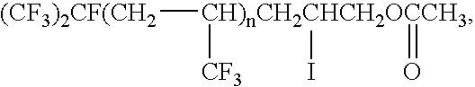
[(CF3)2CF(CH2][CH)nCH2CHCH2OCCH3]([CF3])(I)=O
